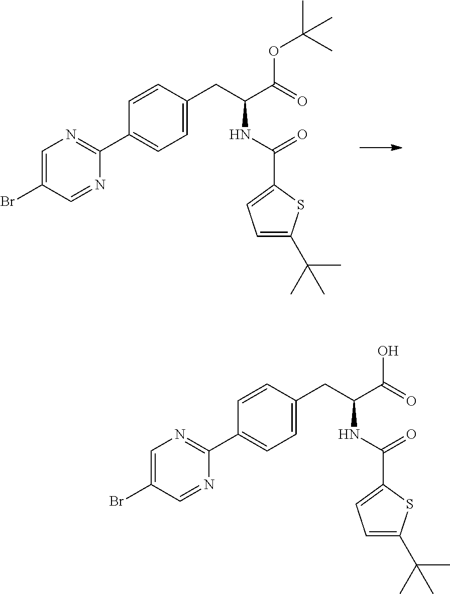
C1(C2=NC=C(Br)C=N2)=CC=C(CC(C(O)=O)NC(C2=CC=C(C(C)(C)C)S2)=O)C=C1.C1(C2=NC=C(Br)C=N2)=CC=C(CC(C(OC(C)(C)C)=O)NC(C2=CC=C(C(C)(C)C)S2)=O)C=C1
